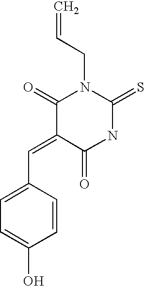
C(=C1C(=O)NC(=S)N(CC=C)C1=O)C1=CC=C(O)C=C1
